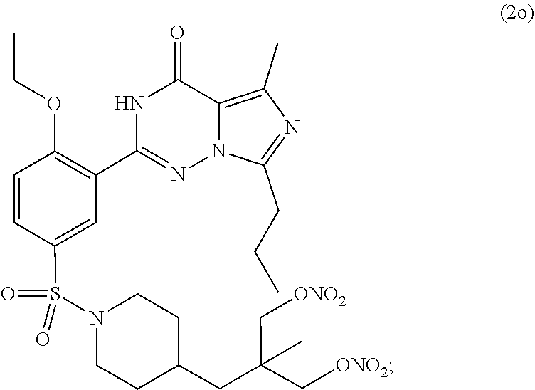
C1C(CC(C[ONO2])(C[ONO2])C)CCN(S(=O)(C2=CC(C3=NN4C(CCC)=NC(C)=C4C(=O)N3)=C(OCC)C=C2)=O)C1
